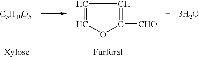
[C5H10O5].C1=COC([CHO])=C1.[3H2O]
